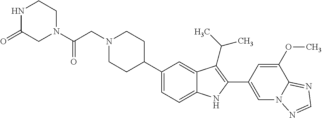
N1(CC(N2CCNC(=O)C2)=O)CCC(C2=CC=C3C(=C2)C(C(C)C)=C(C2=CN4C(=NC=N4)C(OC)=C2)N3)CC1
